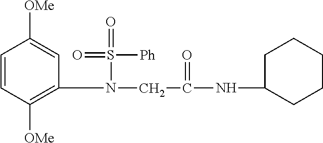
C1(N(CC(NC2CCCCC2)=O)S(=O)([Ph])=O)=C([OMe])C=CC([OMe])=C1
